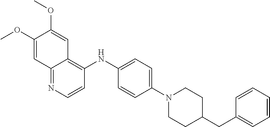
C1(OC)=CC2=NC=CC(NC3=CC=C(N4CCC(CC5=CC=CC=C5)CC4)C=C3)=C2C=C1OC
